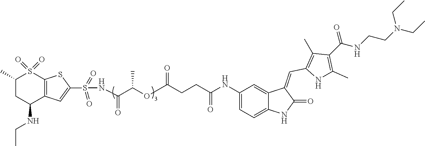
C12=CC(NC(=O)CCC(=O)OC(C(=O)NS(=O)(=O)C3=CC4=C(S3)S(=O)(=O)C(C)CC4NCC)C)=CC=C1NC(=O)C2=CC1=C(C)C(C(NCCN(CC)CC)=O)=C(C)N1
